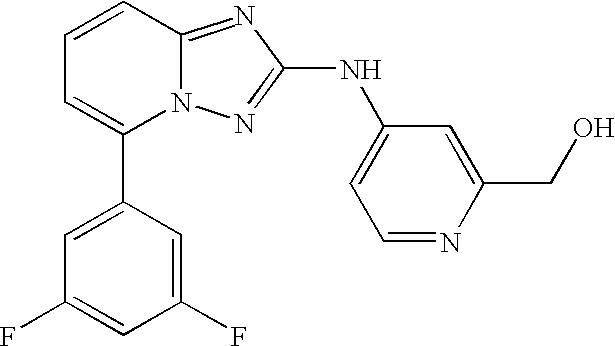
C1(C2=CC(F)=CC(F)=C2)=CC=CC2=NC(NC3=CC=NC(CO)=C3)=NN12
